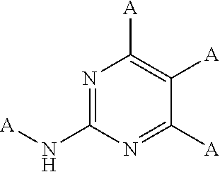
N1=C(N[A])N=C([A])C([A])=C1[A]
